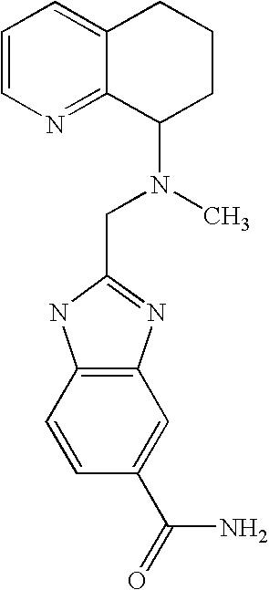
C12=C(C=CC(C(N)=O)=C1)NC(CN(C)C1CCCC3=CC=CN=C13)=N2
